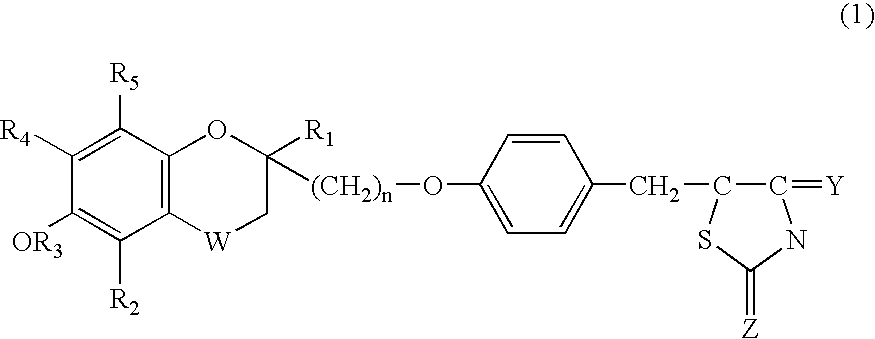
C12=C(C([R5])=C([R4])C([OR3])=C1[R2])OC([R1])([(CH2)n]OC1=CC=C(CC3C(=[Y])NC(=[Z])S3)C=C1)C[W]2
